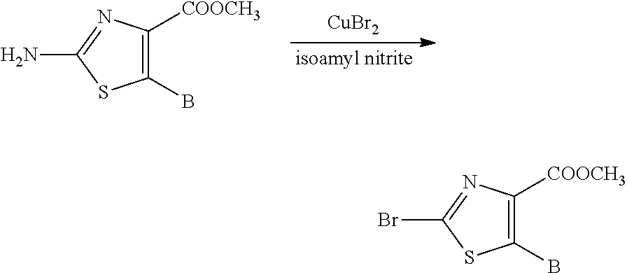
C1(B)=C([COOCH3])N=C(N)S1.[CuBr2].C1(B)=C([COOCH3])N=C(Br)S1
